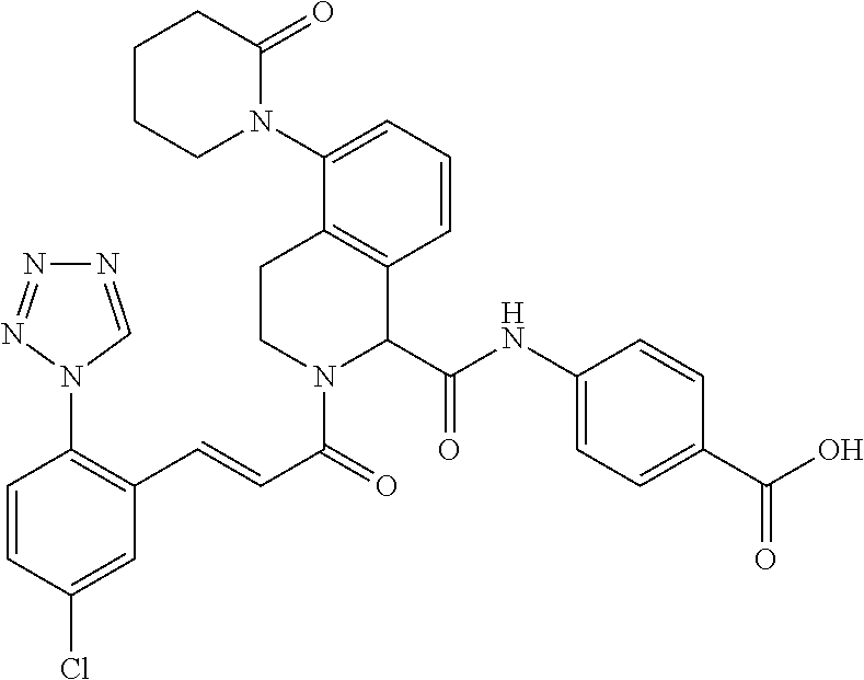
C1=CC=C(N2C(=O)CCCC2)C2=C1C(C(NC1=CC=C(C(O)=O)C=C1)=O)N(C(C=CC1=C(N3C=NN=N3)C=CC(Cl)=C1)=O)CC2
